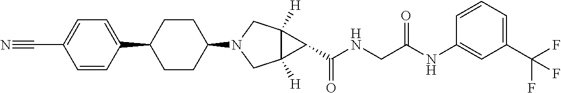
C1(C2CCC(N3CC4([H])C([H])(C3)C4C(NCC(=O)NC3=CC(C(F)(F)F)=CC=C3)=O)CC2)=CC=C(C#N)C=C1
